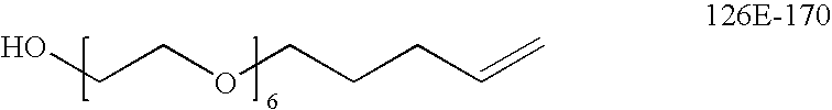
OCCOCCCC=C
